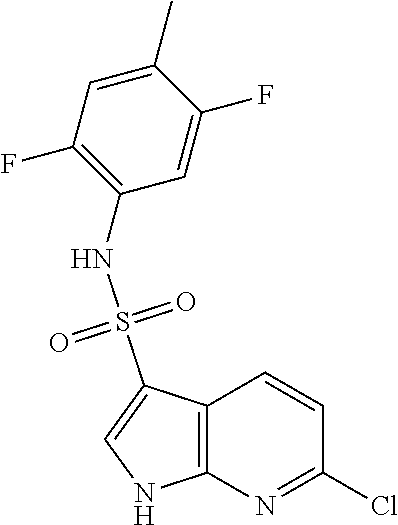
C12=C(N=C(Cl)C=C1)NC=C2S(NC1=C(F)C=C(C)C(F)=C1)(=O)=O
